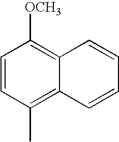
C1=CC(C)=C2C(=C1[OCH3])C=CC=C2
